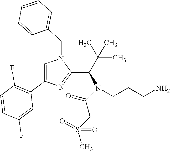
C1=C(C2=C(F)C=CC(F)=C2)N=C(C(N(CCCN)C(CS(C)(=O)=O)=O)C(C)(C)C)N1CC1=CC=CC=C1
